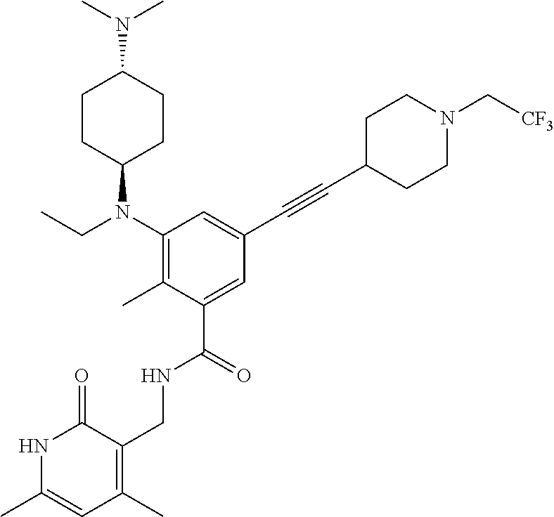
N1C(C)=CC(C)=C(CNC(C2=CC(C#CC3CCN(C[CF3])CC3)=CC(N(CC)C3CCC(N(C)C)CC3)=C2C)=O)C1=O
